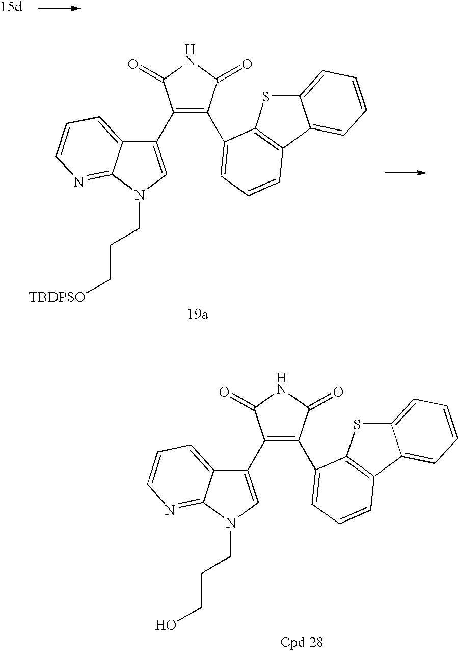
C1(C2=CN(CCC[TBDPSO])C3=NC=CC=C23)=C(C2=CC=CC3=C2SC2=CC=CC=C23)C(=O)NC1=O.C1(C2=CN(CCCO)C3=NC=CC=C23)=C(C2=CC=CC3=C2SC2=CC=CC=C23)C(=O)NC1=O
